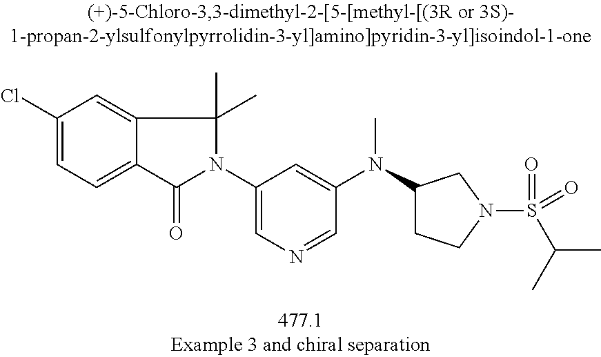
C1(Cl)=CC=C2C(=C1)C(C)(C)N(C1=CN=CC(N(C)C3CCN(S(C(C)C)(=O)=O)C3)=C1)C2=O
